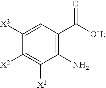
C1([X3])=CC(C([OH])=O)=C(N)C([X1])=C1[X2]
